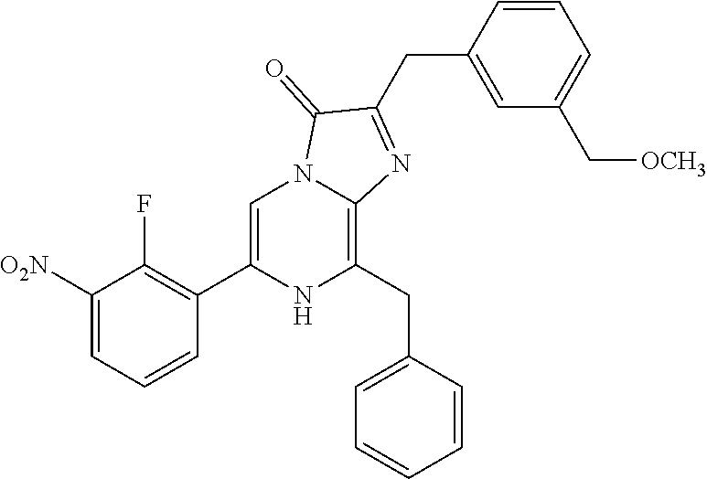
C1([O2N])=CC=CC(C2=CN3C(=C(CC4=CC=CC=C4)N2)N=C(CC2=CC(C[OCH3])=CC=C2)C3=O)=C1F
